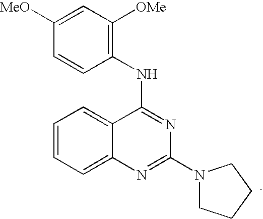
C1(NC2=C([OMe])C=C([MeO])C=C2)=NC(N2CCCC2)=NC2=CC=CC=C12
